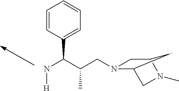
N(C(C(CN1C2CN(C)C(C1)C2)C)C1=CC=CC=C1)[H]
